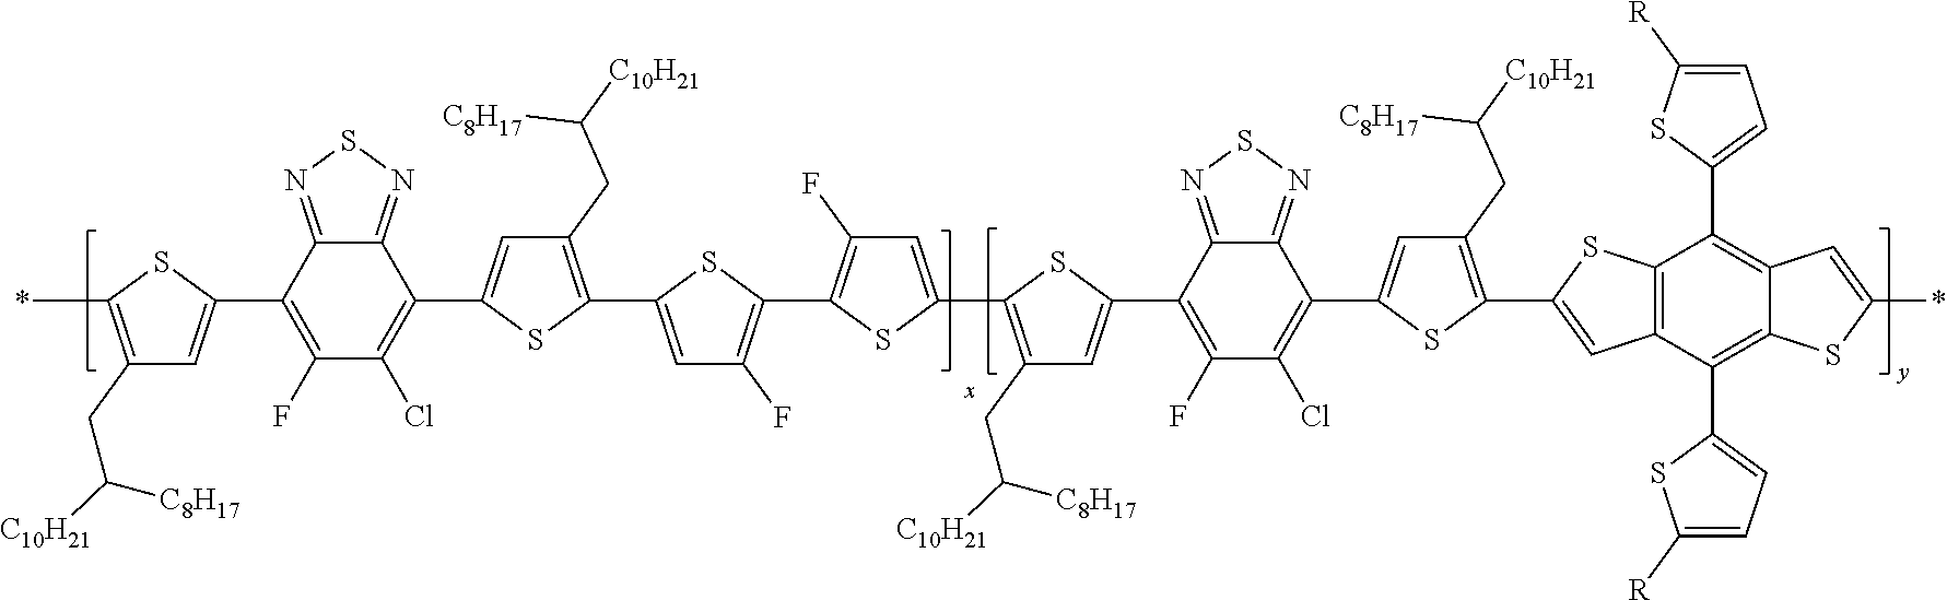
*C1=C(CC([C8H17])[C10H21])C=C(C2=C(F)C(Cl)=C(C3=CC(CC([C8H17])[C10H21])=C(C4=CC(F)=C(C5=C(F)C=C(C6=C(CC([C8H17])[C10H21])C=C(C7=C(F)C(Cl)=C(C8=CC(CC([C8H17])[C10H21])=C(C9=CC%10=C(C(C%11=CC=C([R])S%11)=C%11C(=C%10C%10=CC=C([R])S%10)SC(*)=C%11)S9)S8)C8=NSN=C78)S6)S5)S4)S3)C3=NSN=C23)S1
